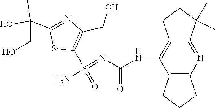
C12=C(N=C3C(=C1NC(N=S(C1=C(CO)N=C(C(CO)(O)C)S1)(=O)N)=O)CCC3(C)C)CCC2
